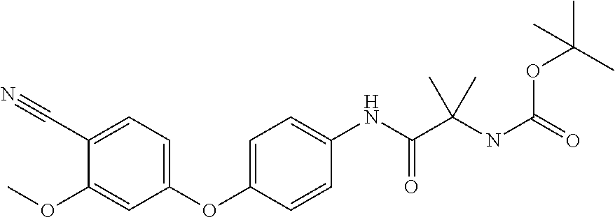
C1(C#N)=CC=C(OC2=CC=C(NC(=O)C(NC(=O)OC(C)(C)C)(C)C)C=C2)C=C1OC
